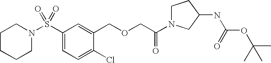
C1CCCN(S(C2=CC=C(Cl)C(COCC(=O)N3CCC(NC(OC(C)(C)C)=O)C3)=C2)(=O)=O)C1
